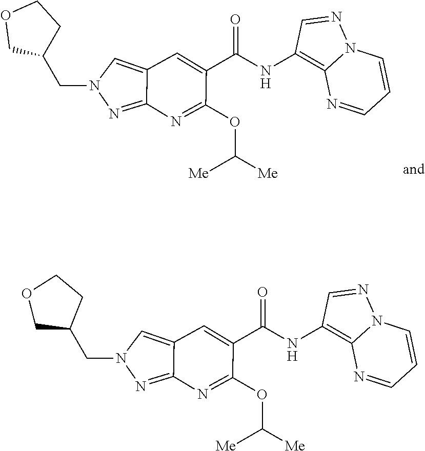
N1(CC2CCOC2)N=C2C(=C1)C=C(C(NC1=C3N(N=C1)C=CC=N3)=O)C(OC([Me])[Me])=N2.N1(CC2CCOC2)N=C2C(=C1)C=C(C(NC1=C3N(N=C1)C=CC=N3)=O)C(OC([Me])[Me])=N2
